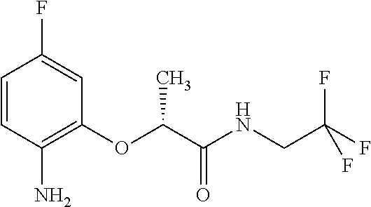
C1=CC(N)=C(OC(C(NCC(F)(F)F)=O)C)C=C1F
